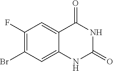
C1(F)=C(Br)C=C2C(=C1)C(=O)NC(=O)N2
